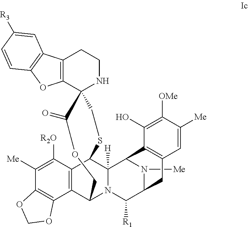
[Me]N1C2C([R1])N3C4C5=C(C([R2O])=C([Me])C6=C5OCO6)C(C3([H])C1C1=C(C2)C=C([Me])C([OMe])=C1O)SCC1(C2=C(CCN1)C1=C(O2)C=CC([R3])=C1)C(=O)OC4
